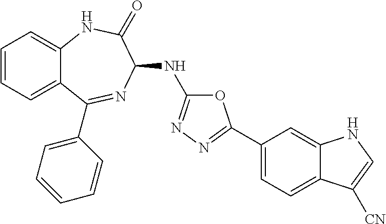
C1(C2=NN=C(NC3N=C(C4=CC=CC=C4)C4=CC=CC=C4NC3=O)O2)=CC=C2C(=C1)NC=C2[CN]
